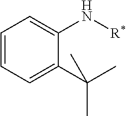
C1=CC=C(C(C)(C)C)C(N[R*])=C1
